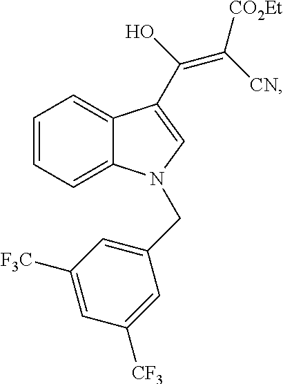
C1=CC=C2C(=C1)C(C(=C([CO2Et])[CN])O)=CN2CC1=CC([F3C])=CC([CF3])=C1
